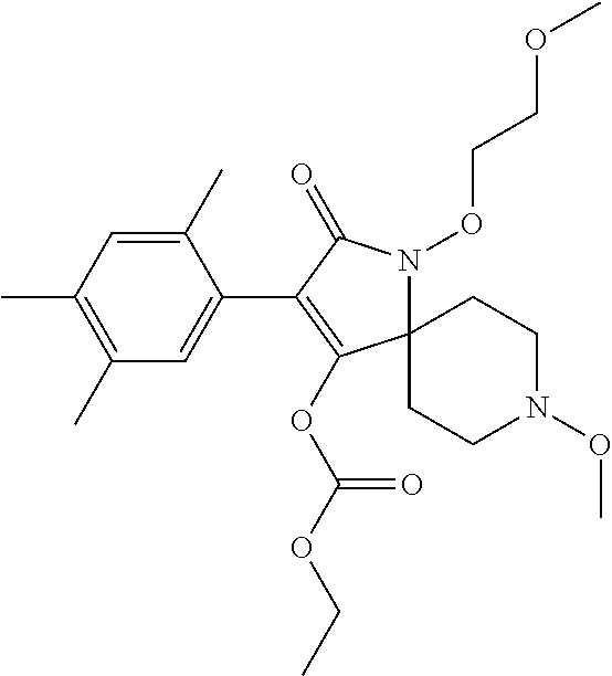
C12(N(OCCOC)C(=O)C(C3=CC(C)=C(C)C=C3C)=C1OC(OCC)=O)CCN(OC)CC2
